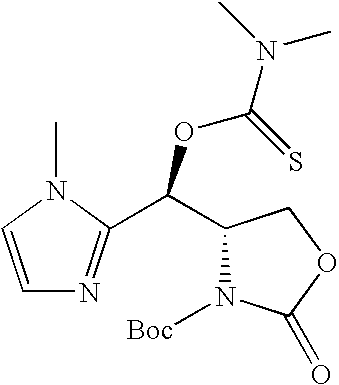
C1(C(C2=NC=CN2C)OC(N(C)C)=S)N([Boc])C(=O)OC1
